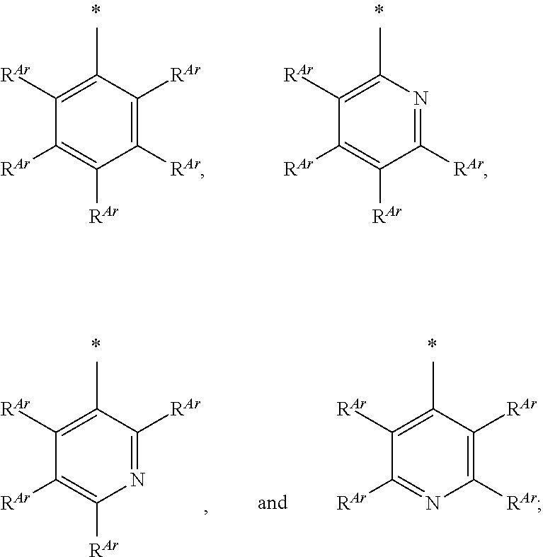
C1([RAr])=C([RAr])C(C)=C([RAr])C([RAr])=C1[RAr].C1([RAr])=NC(C)=C([RAr])C([RAr])=C1[RAr].C1([RAr])=C([RAr])C(C)=C([RAr])C([RAr])=N1.N1=C([RAr])C(C)=C([RAr])C([RAr])=C1[RAr]
